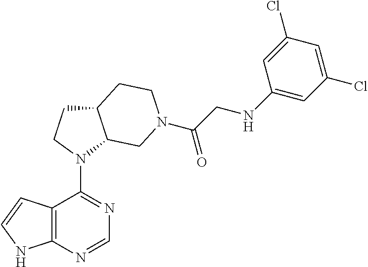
N1(C2=NC=NC3=C2C=CN3)C2C(CC1)CCN(C(CNC1=CC(Cl)=CC(Cl)=C1)=O)C2
